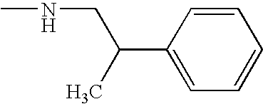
CNCC(C)C1=CC=CC=C1
